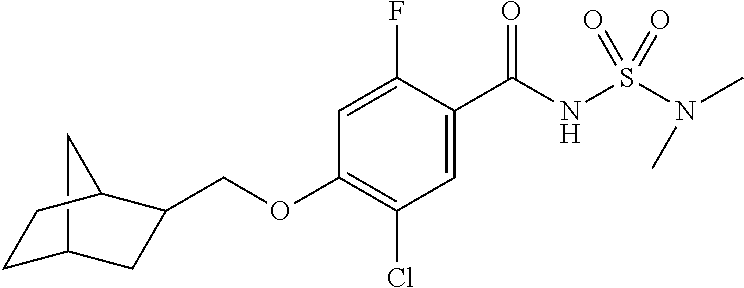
C12CC(C(COC3=C(Cl)C=C(C(NS(N(C)C)(=O)=O)=O)C(F)=C3)C1)CC2
